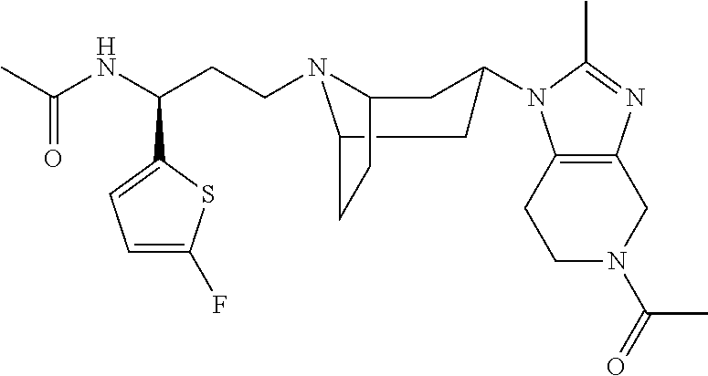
C1N(C(C)=O)CC2=C(C1)N(C1CC3N(CCC(C4=CC=C(F)S4)NC(C)=O)C(CC3)C1)C(C)=N2
